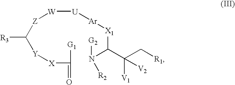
C(C(C[R1])([V1])[V2])([X1][Ar][U][W][Z]C([R3])[Y][X]C(=O)[G1])N([R2])[G2]
